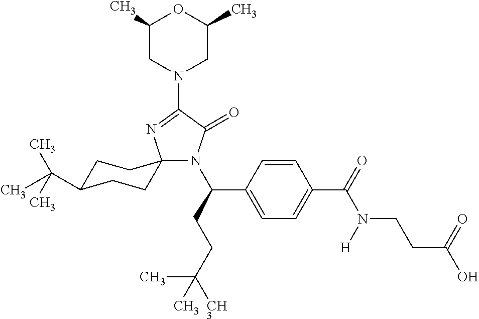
N1(C(CCC([CH3])(C)C)C2=CC=C(C(=O)N(CCC(O)=O)[H])C=C2)C(=O)C(N2CC(C)OC(C)C2)=NC12CCC(C(C)(C)C)CC2
